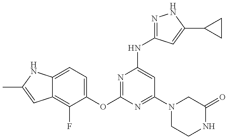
C12=C(F)C(OC3=NC(NC4=NNC(C5CC5)=C4)=CC(N4CCNC(=O)C4)=N3)=CC=C1NC(C)=C2
